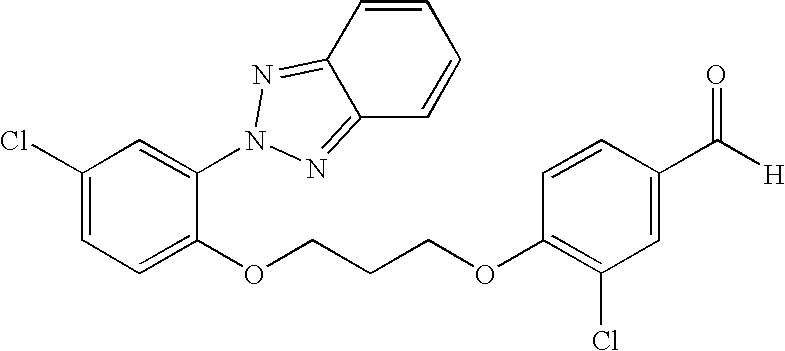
C1(Cl)=CC=C(OCCCOC2=C(Cl)C=C(C([H])=O)C=C2)C(N2N=C3C=CC=CC3=N2)=C1
